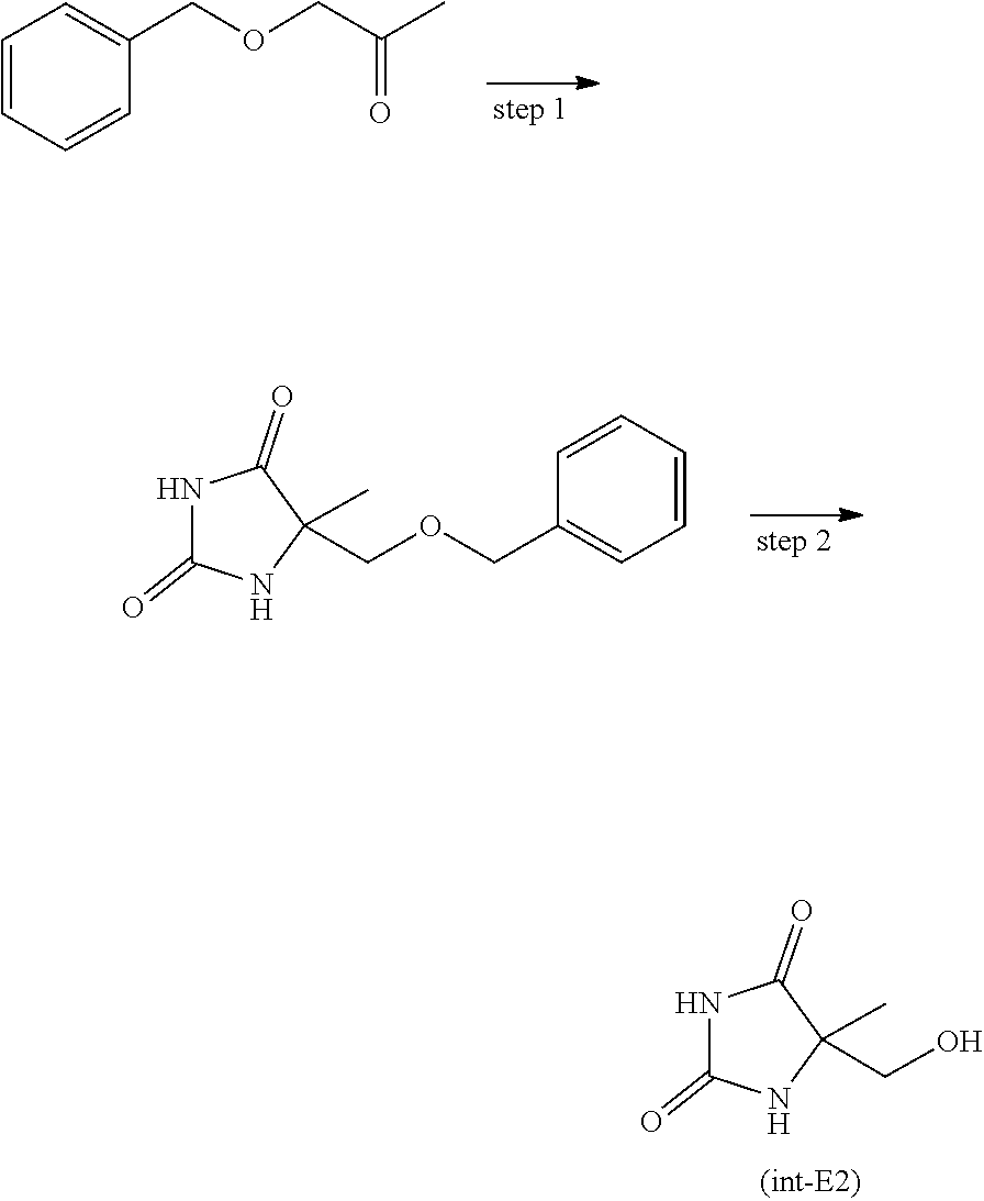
O=C1NC(=O)C(C)(CO)N1.C1=C(COCC(=O)C)C=CC=C1.C1(COCC2(C)C(=O)NC(=O)N2)=CC=CC=C1
